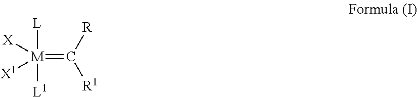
[M](=C([R])[R1])([L1])([L])([X])[X1]
